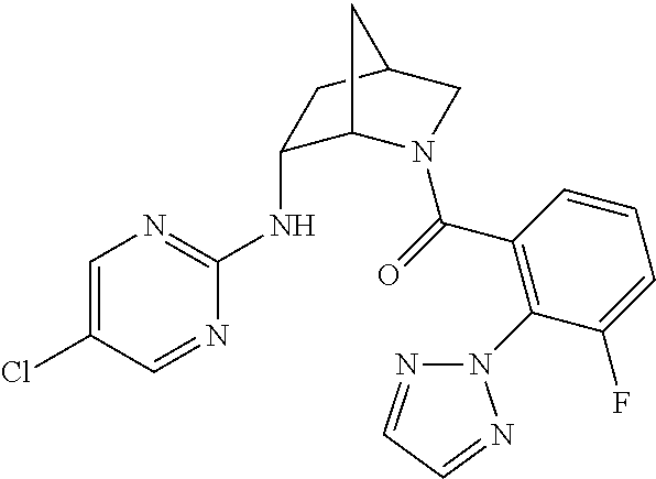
C1=C(Cl)C=NC(NC2C3N(C(=O)C4=C(N5N=CC=N5)C(F)=CC=C4)CC(C2)C3)=N1
